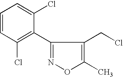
C1(C2=C(Cl)C=CC=C2Cl)=NOC(C)=C1CCl
